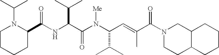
N(C(C(N(C(C(C)C)C=C(C)C(N1CCC2C(C1)CCCC2)=O)[Me])=O)C(C)C)C(C1N(C(C)C)CCCC1)=O
